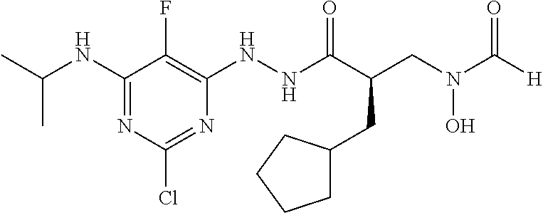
N(C(C(CN(C([H])=O)O)CC1CCCC1)=O)NC1=C(F)C(NC(C)C)=NC(Cl)=N1
